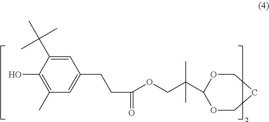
C1=C(C(C)(C)C)C(O)=C(C)C=C1CCC(=O)OCC(C1OCCCO1)(C)C
